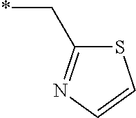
C1(C*)=NC=CS1
